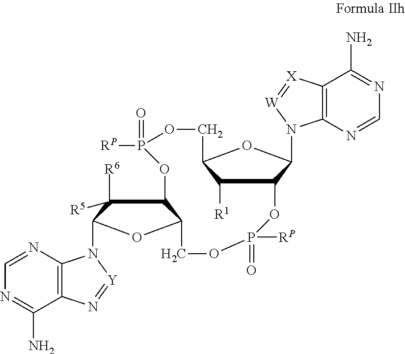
C1([R1])C2C(N3C4=C(C(N)=NC=N4)[X]=[W]3)OC1COP(=O)([RP])OC1C([R6])([R5])C(N3C4=C(C(N)=NC=N4)N=[Y]3)OC1COP([RP])(=O)O2
